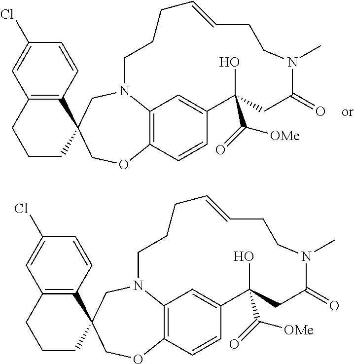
C12=C3C=CC(=C1)C(O)(C(=O)[OMe])CC(=O)N(C)CCC=CCCCN2CC1(CO3)C2=C(CCC1)C=C(Cl)C=C2.C12=C3C=CC(=C1)C(O)(C(=O)[OMe])CC(=O)N(C)CCC=CCCCN2CC1(CO3)C2=C(CCC1)C=C(Cl)C=C2
